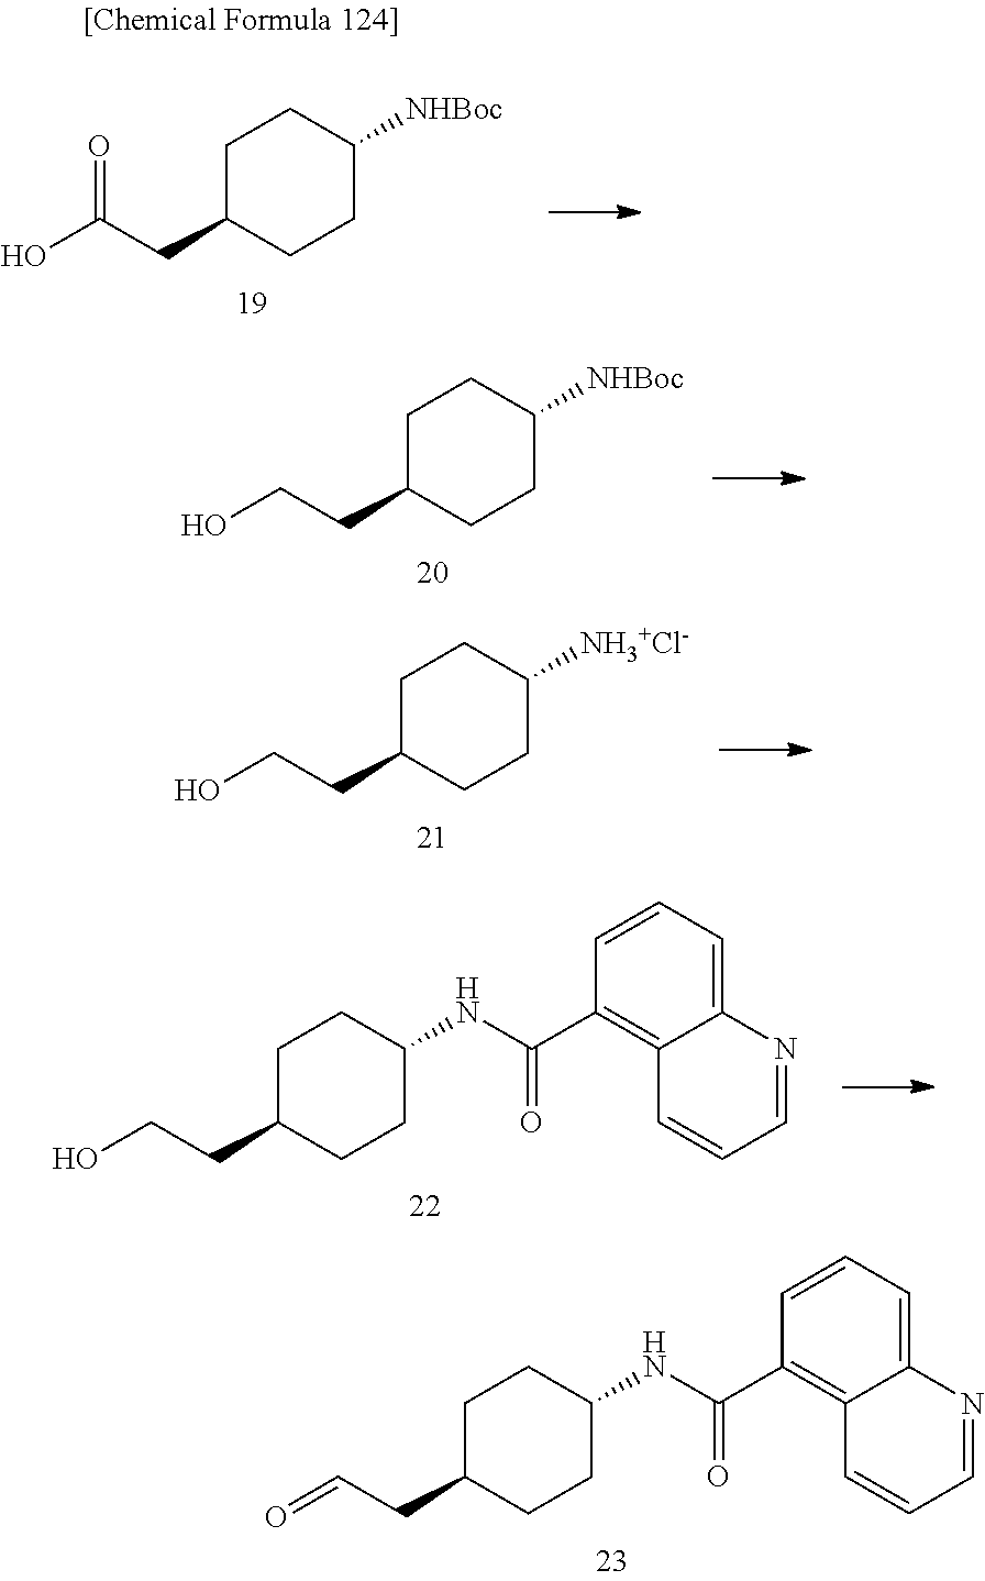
C1C(CC(O)=O)CCC([NHBoc])C1.C1C(CCO)CCC([NHBoc])C1.C1C(CCO)CCC([NH3+Cl-])C1.C1C(CCO)CCC(NC(C2=C3C(=CC=C2)N=CC=C3)=O)C1.C1C(CC=O)CCC(NC(C2=C3C(=CC=C2)N=CC=C3)=O)C1
